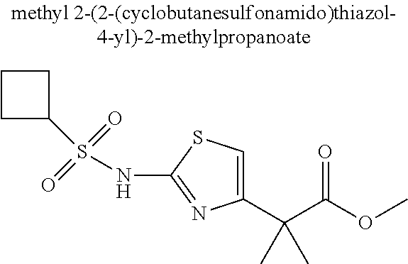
C1(C(C(OC)=O)(C)C)=CSC(NS(=O)(=O)C2CCC2)=N1
